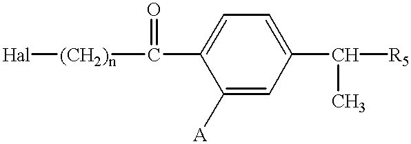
C(C1=CC=C(C([R5])C)C=C1[A])(=O)[(CH2)n][Hal]
